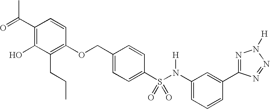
C1(C(=O)C)=C(O)C(CCC)=C(OCC2=CC=C(S(N(C3=CC=CC(C4=NN([H])N=N4)=C3)[H])(=O)=O)C=C2)C=C1
